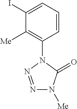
C1(I)=CC=CC(N2N=NN([Me])C2=O)=C1[Me]
